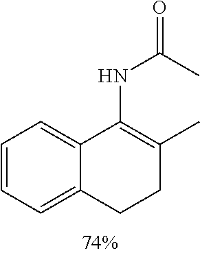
C1=CC=C2C(=C1)C(NC(C)=O)=C(C)CC2
